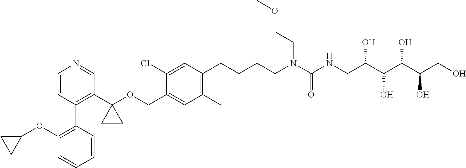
C1=CC(C2=C(OC3CC3)C=CC=C2)=C(C2(OCC3=CC(C)=C(CCCCN(C(NCC(C(O)C(C(CO)O)O)O)=O)CCOC)C=C3Cl)CC2)C=N1
